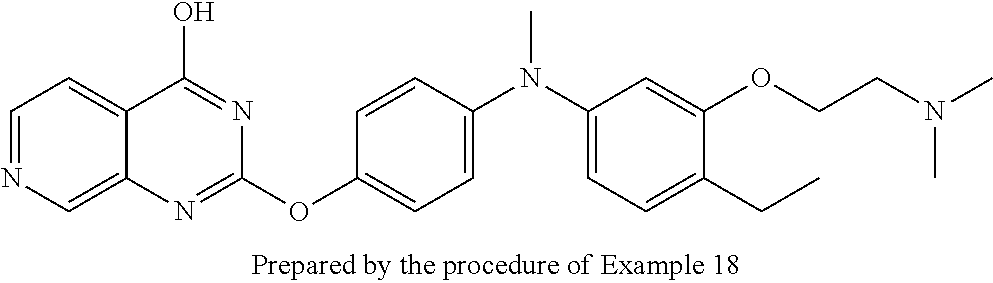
C1=NC=C2C(=C1)C(O)=NC(OC1=CC=C(N(C3=CC=C(CC)C(OCCN(C)C)=C3)C)C=C1)=N2
